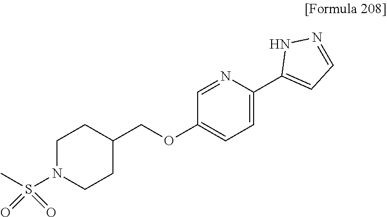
C1(COC2=CC=C(C3=CC=NN3)N=C2)CCN(S(C)(=O)=O)CC1
